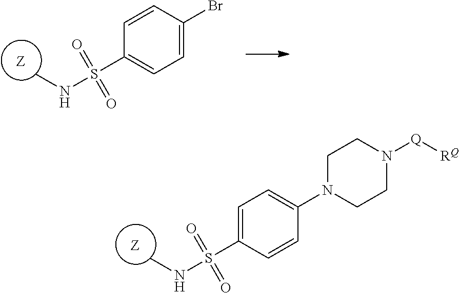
N(S(=O)(=O)C1=CC=C(N2CCN([Q][RQ])CC2)C=C1)C.[Z].N(S(=O)(=O)C1=CC=C(Br)C=C1)C.[Z]
